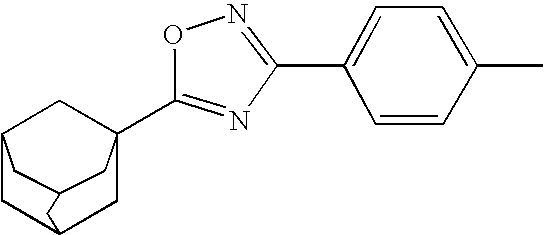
C12CC3CC(C4=NC(C5=CC=C(C)C=C5)=NO4)(C1)CC(C2)C3
